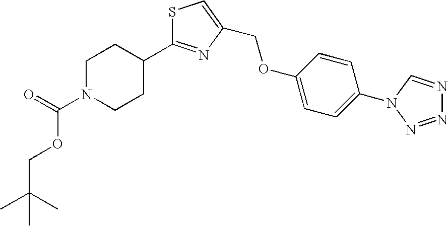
S1C(C2CCN(C(=O)OCC(C)(C)C)CC2)=NC(COC2=CC=C(N3C=NN=N3)C=C2)=C1
